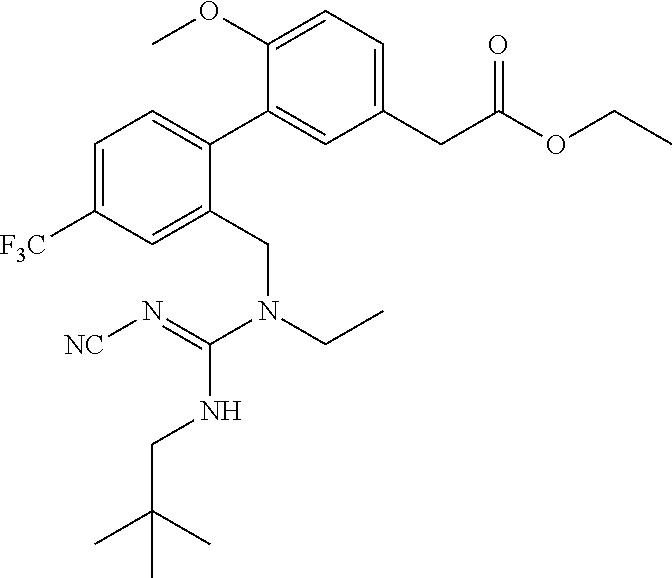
C1=C(OC)C(C2=CC=C([F3C])C=C2CN(CC)C(=N[NC])NCC(C)(C)C)=CC(CC(OCC)=O)=C1
